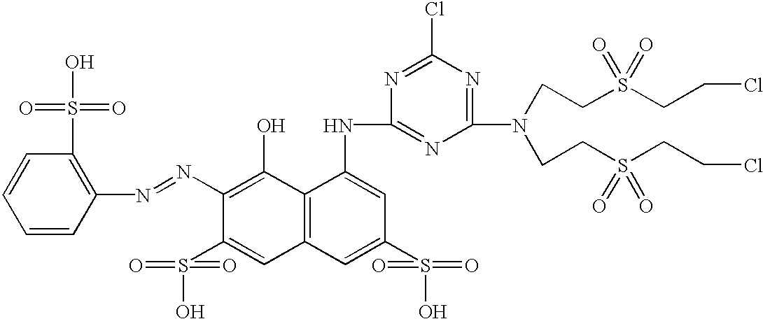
C1(N=NC2=C(S(O)(=O)=O)C=CC=C2)=C(O)C2=C(C=C1S(O)(=O)=O)C=C(S(=O)(O)=O)C=C2NC1=NC(N(CCS(CCCl)(=O)=O)CCS(CCCl)(=O)=O)=NC(Cl)=N1
